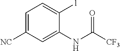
C1=C([NC])C=C(NC(=O)[CF3])C([l])=C1
